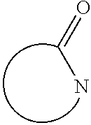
C(N)=O
